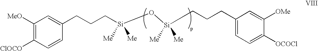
C([Si](O[Si](CCCC1=CC=C([OCOCl])C([OMe])=C1)([Me])[Me])([Me])[Me])CCC1=CC([MeO])=C([ClOCO])C=C1
